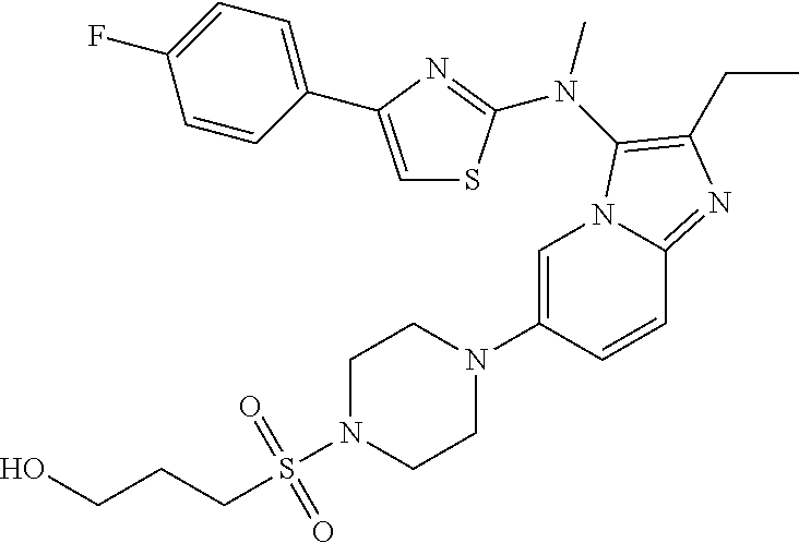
C1=C(N2CCN(S(CCCO)(=O)=O)CC2)C=CC2=NC(CC)=C(N(C)C3=NC(C4=CC=C(F)C=C4)=CS3)N12
